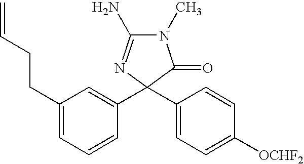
N1(C)C(N)=NC(C2=CC(CCC=C)=CC=C2)(C2=CC=C([OCHF2])C=C2)C1=O
